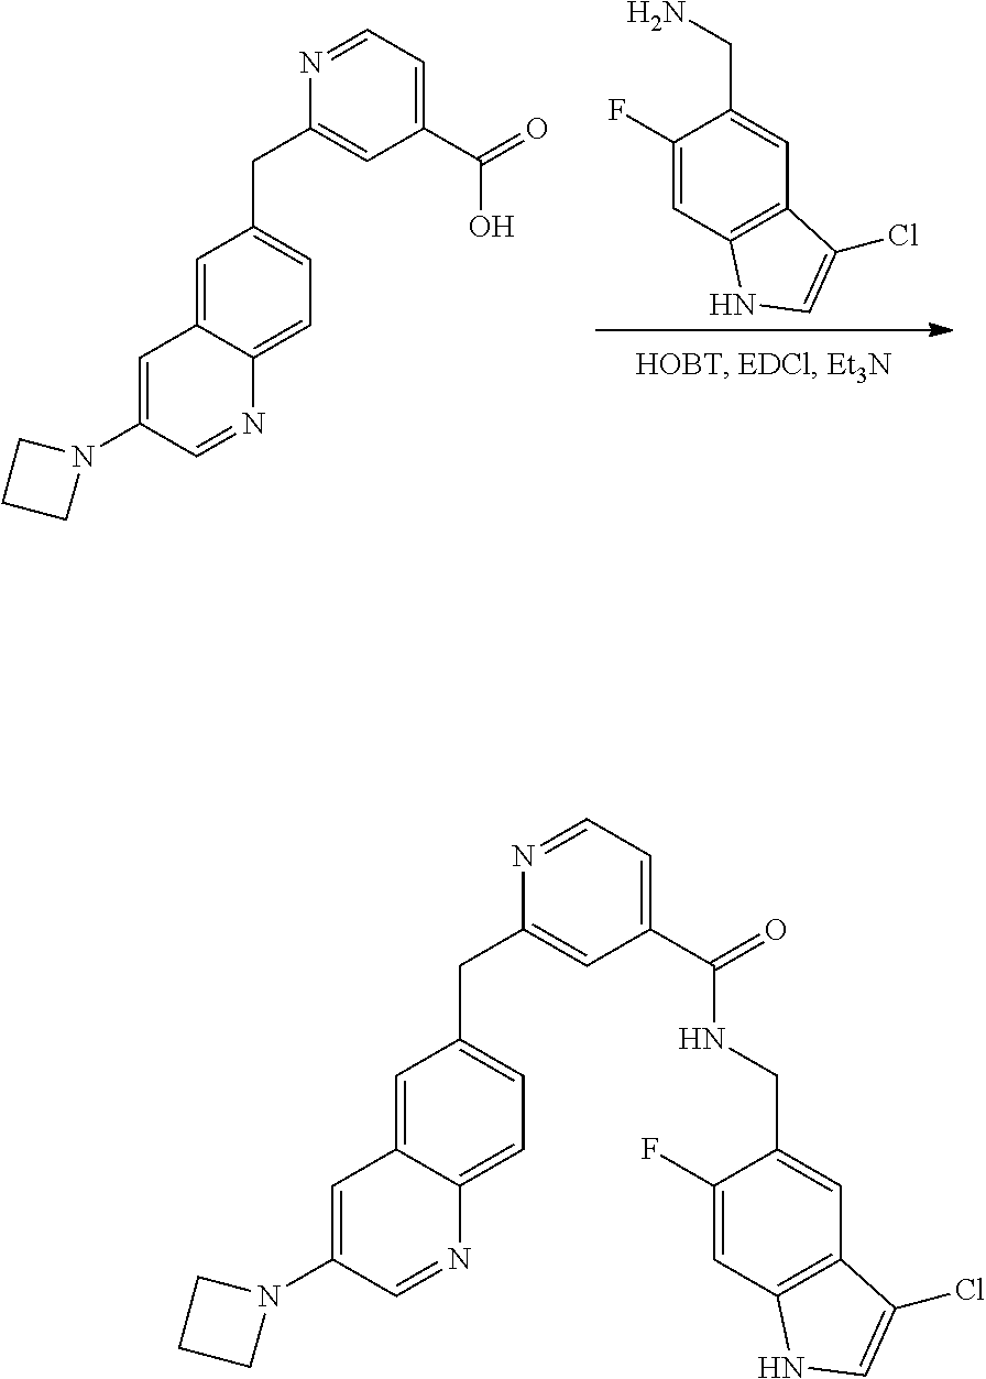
C1=C(N2CCC2)C=NC2=CC=C(CC3=CC(C(=O)O)=CC=N3)C=C12.C1(F)=CC2=C(C=C1CN)C(Cl)=CN2.C1=C(N2CCC2)C=NC2=CC=C(CC3=CC(C(=O)NCC4=CC5=C(C=C4F)NC=C5Cl)=CC=N3)C=C12
